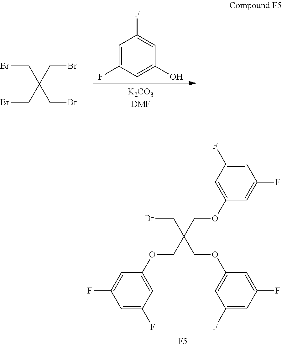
BrCC(CBr)(CBr)CBr.C1=C(F)C=C(O)C=C1F.BrCC(COC1=CC(F)=CC(F)=C1)(COC1=CC(F)=CC(F)=C1)COC1=CC(F)=CC(F)=C1.[F5]
